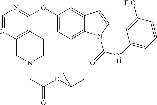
O(C1=CC=C2C(=C1)C=CN2C(=O)NC1=CC=CC([F3C])=C1)C1=NC=NC2=C1CCN(CC(OC(C)(C)C)=O)C2
